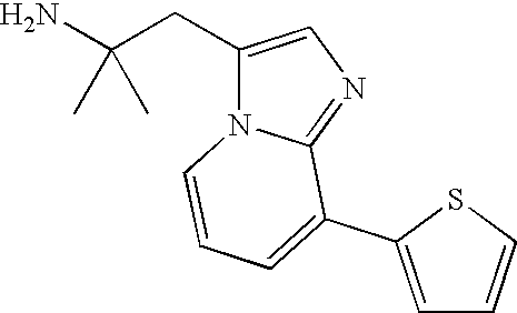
C1(CC(N)(C)C)=CN=C2N1C=CC=C2C1=CC=CS1
